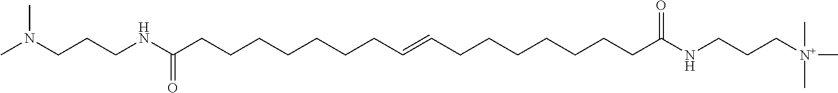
C(CCNC(CCCCCCCC=CCCCCCCCC(NCCC[N+](C)(C)C)=O)=O)N(C)C
